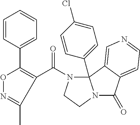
N1=C(C)C(C(N2CCN3C(=O)C4=CC=NC=C4C23C2=CC=C(Cl)C=C2)=O)=C(C2=CC=CC=C2)O1
